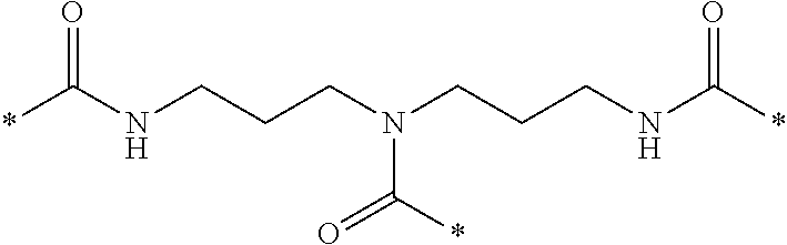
*C(NCCCN(CCCNC(*)=O)C(*)=O)=O
